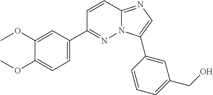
C1(OC)=CC(C2=NN3C(=NC=C3C3=CC(CO)=CC=C3)C=C2)=CC=C1OC
